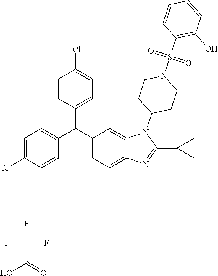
C1(C(C2=CC=C3C(=C2)N(C2CCN(S(C4=C(O)C=CC=C4)(=O)=O)CC2)C(C2CC2)=N3)C2=CC=C(Cl)C=C2)=CC=C(Cl)C=C1.FC(C(=O)O)(F)F
